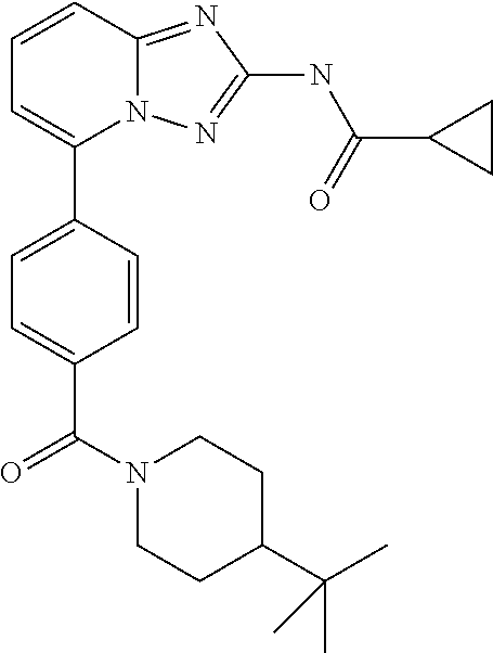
C1=CC2=NC(NC(=O)C3CC3)=NN2C(C2=CC=C(C(N3CCC(C(C)(C)C)CC3)=O)C=C2)=C1
